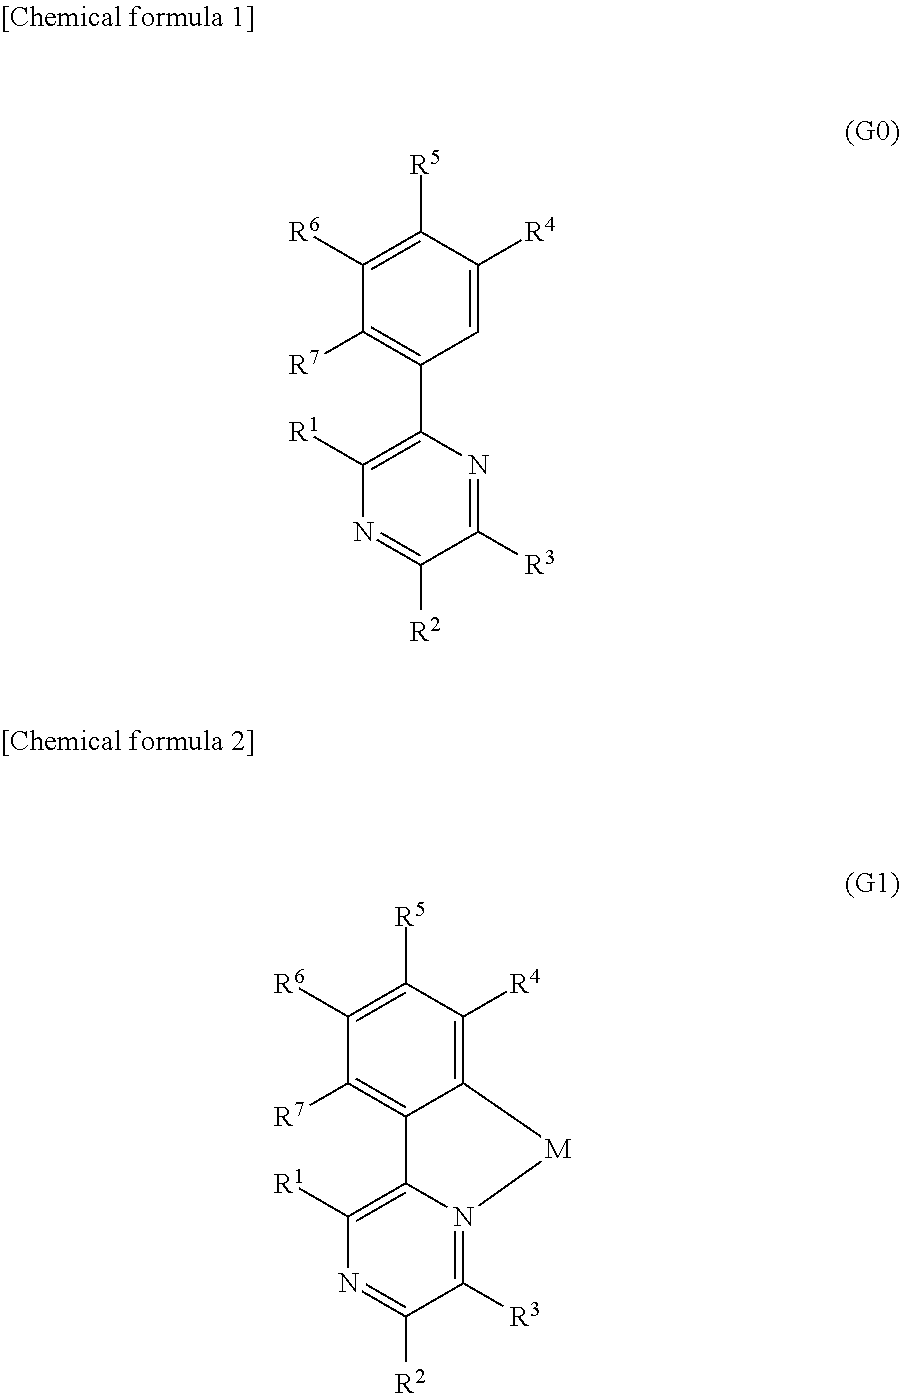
C1=C([R4])C([R5])=C([R6])C([R7])=C1C1=C([R1])N=C([R2])C([R3])=N1.C12=C([R4])C([R5])=C([R6])C([R7])=C1C1=C([R1])N=C([R2])C([R3])=N1[M]2
